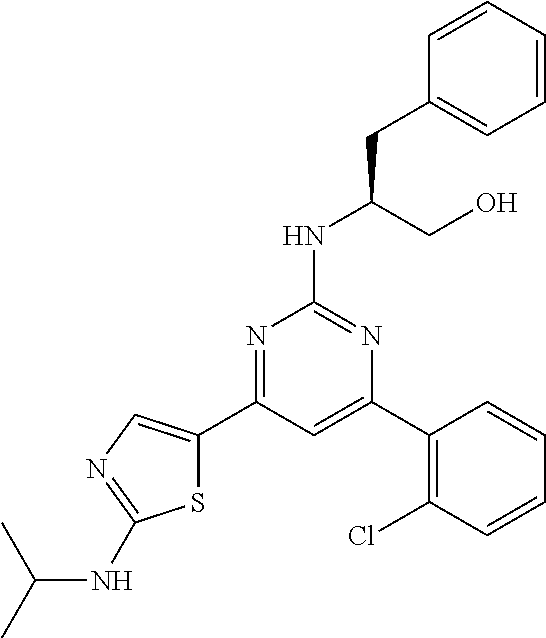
N1=C(C2=CN=C(NC(C)C)S2)C=C(C2=C(Cl)C=CC=C2)N=C1NC(CO)CC1=CC=CC=C1
